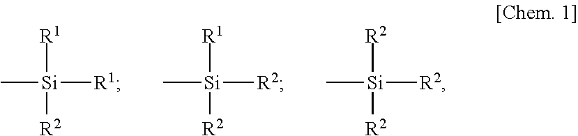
C[Si]([R2])([R1])[R1].C[Si]([R2])([R1])[R2].C[Si]([R2])([R2])[R2]
